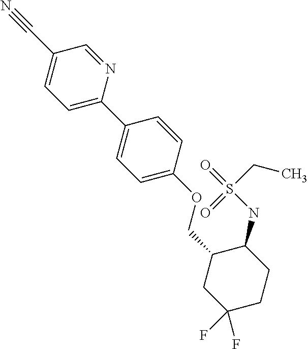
C1(C2=CC=C(OCC3CC(F)(F)CCC3NS(CC)(=O)=O)C=C2)=CC=C(C#N)C=N1
